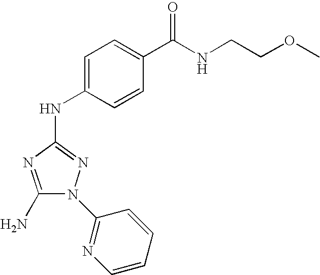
C1(N)=NC(NC2=CC=C(C(NCCOC)=O)C=C2)=NN1C1=NC=CC=C1
